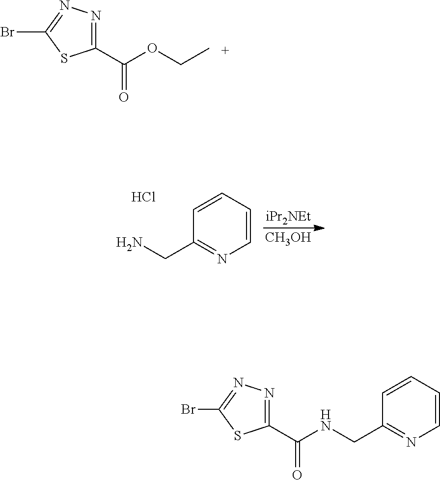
C1(C(OCC)=O)=NN=C(Br)S1.NCC1=NC=CC=C1.[CH3OH].[iPr2NEt].Cl.C1(C(NCC2=NC=CC=C2)=O)=NN=C(Br)S1
